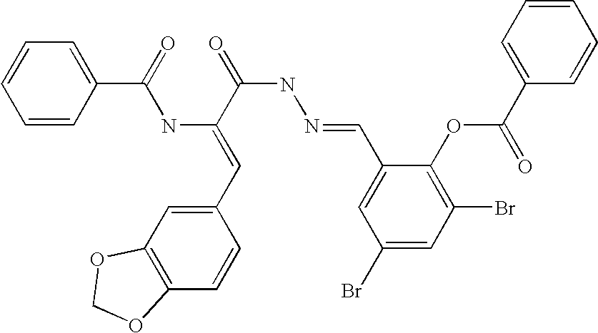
C12=C(C=CC(C=C(NC(=O)C3=CC=CC=C3)C(=O)NN=CC3=CC(Br)=CC(Br)=C3OC(C3=CC=CC=C3)=O)=C1)OCO2
